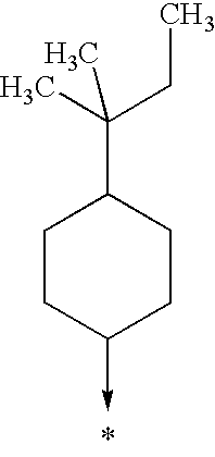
C1CC(->C)CCC1C(C)(CC)C
